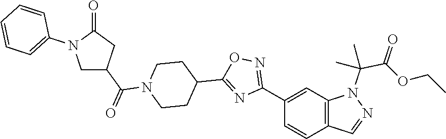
C1(C(N2CCC(C3=NC(C4=CC5=C(C=C4)C=NN5C(C(=O)OCC)(C)C)=NO3)CC2)=O)CN(C2=CC=CC=C2)C(=O)C1
